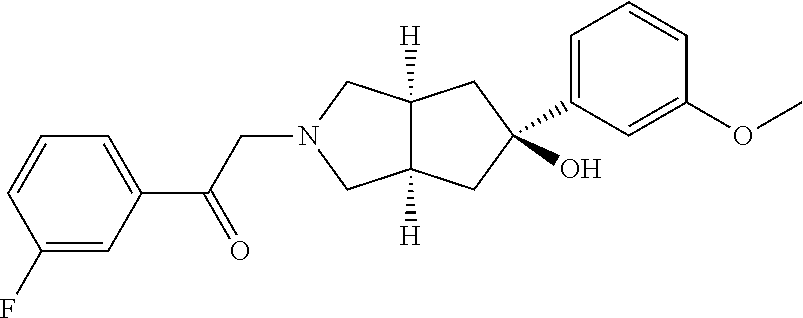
C1(O)(C2=CC=CC(OC)=C2)CC2([H])C([H])(CN(CC(C3=CC=CC(F)=C3)=O)C2)C1
